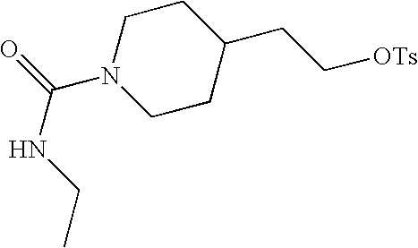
N1(C(=O)NCC)CCC(CC[OTs])CC1
